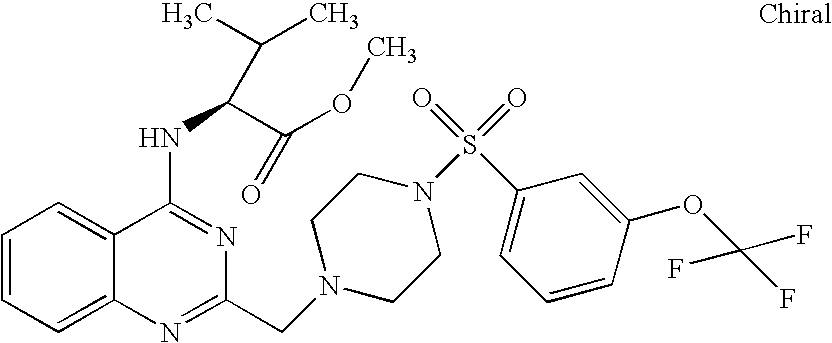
C1=CC=C2C(=C1)C(NC(C(OC)=O)C(C)C)=NC(CN1CCN(S(C3=CC=CC(OC(F)(F)F)=C3)(=O)=O)CC1)=N2
